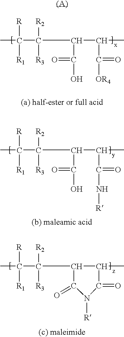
[R]C([R1])(C([R2])([R3])C(C(C(=O)[OR4])C)C(=O)O)C.[R]C([R1])(C([R2])([R3])C(C(C(=O)N[R])C)C(=O)O)C.[R]C([R1])(C([R2])([R3])C1C(C)C(=O)N([R])C1=O)C
